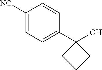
[NC]C1=CC=C(C2(O)CCC2)C=C1
